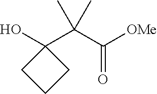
OC1(C(C([OMe])=O)(C)C)CCC1
